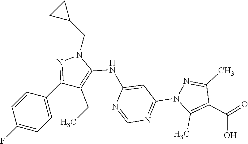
C1=C(C2=NN(CC3CC3)C(NC3=CC(N4C(C)=C(C(=O)O)C(C)=N4)=NC=N3)=C2CC)C=CC(F)=C1
